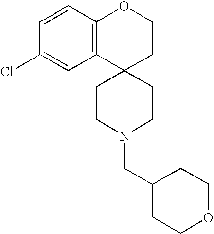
C12=C(C=CC(Cl)=C1)OCCC21CCN(CC2CCOCC2)CC1
